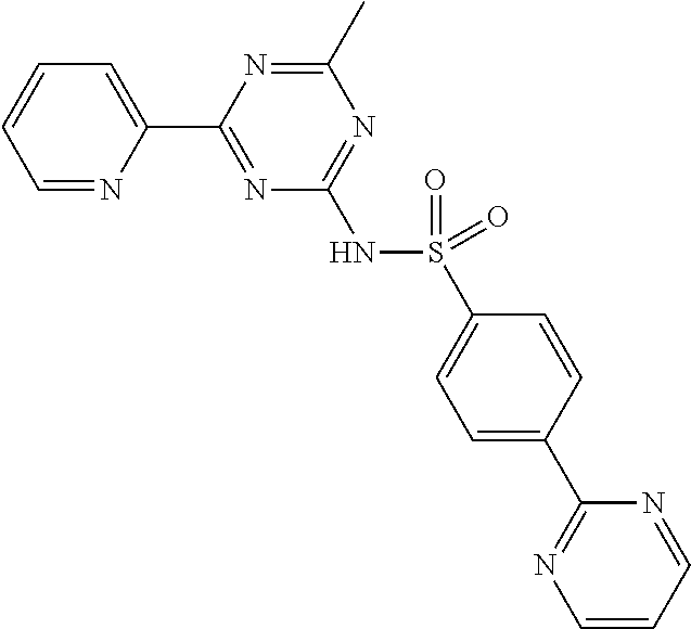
C1=NC(C2=NC(NS(C3=CC=C(C4=NC=CC=N4)C=C3)(=O)=O)=NC(C)=N2)=CC=C1
